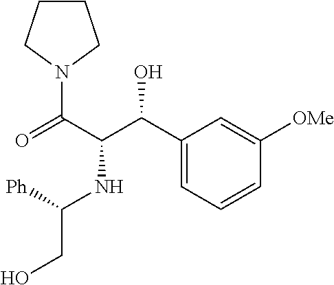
C(NC(C(N1CCCC1)=O)C(O)C1=CC=CC([OMe])=C1)(CO)[Ph]
